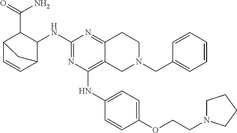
C1(NC2C(C(N)=O)C3C=CC2C3)=NC(NC2=CC=C(OCCN3CCCC3)C=C2)=C2C(=N1)CCN(CC1=CC=CC=C1)C2
